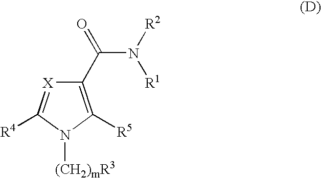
C1(C(N([R2])[R1])=O)=C([R5])N([(CH2)mR3])C([R4])=[X]1
